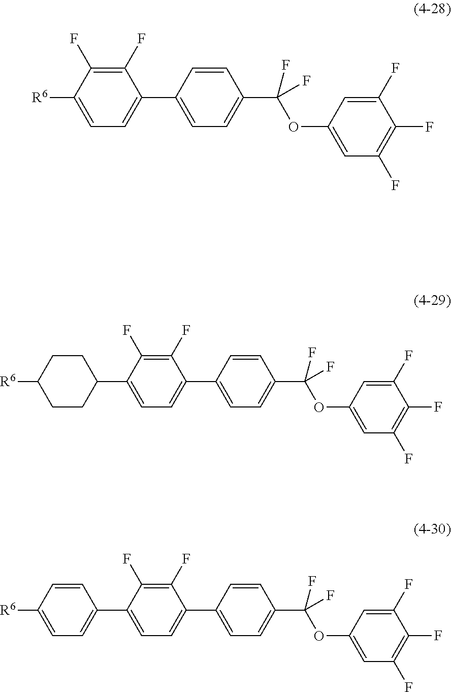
C1=CC(C(OC2=CC(F)=C(F)C(F)=C2)(F)F)=CC=C1C1=CC=C([R6])C(F)=C1F.C1=CC(C(OC2=CC(F)=C(F)C(F)=C2)(F)F)=CC=C1C1=CC=C(C2CCC([R6])CC2)C(F)=C1F.C1=CC(C(OC2=CC(F)=C(F)C(F)=C2)(F)F)=CC=C1C1=CC=C(C2=CC=C([R6])C=C2)C(F)=C1F
